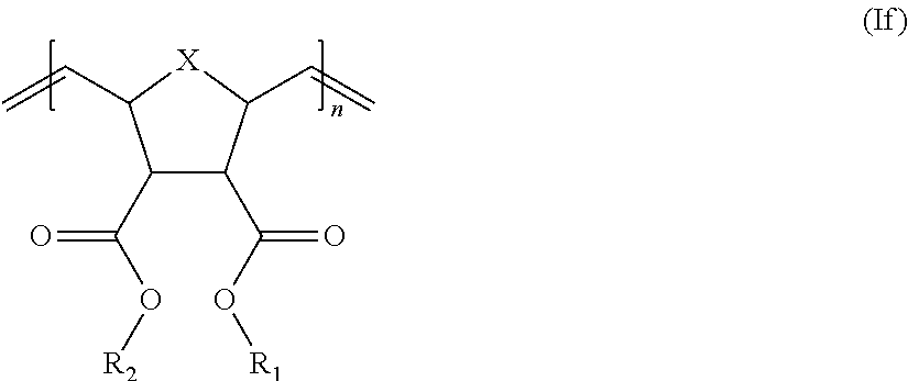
C1(C(O[R2])=O)C(C(O[R1])=O)C(C=C)[X]C1C=C
